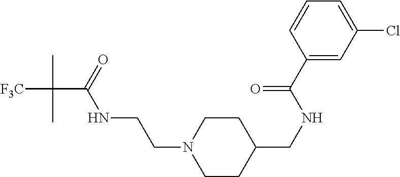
[F3C]C(C(=O)NCCN1CCC(CNC(C2=CC(Cl)=CC=C2)=O)CC1)(C)C
